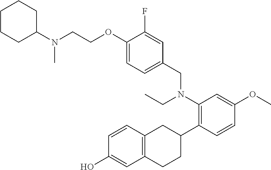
C1(OCCN(C)C2CCCCC2)=CC=C(CN(CC)C2=C(C3CC4=C(CC3)C=C(O)C=C4)C=CC(OC)=C2)C=C1F
